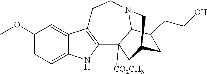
C1(OC)=CC=C2C(=C1)C1=C(N2)C2([CO2CH3])C3N(CC1)CC(C2)CC3CCO
